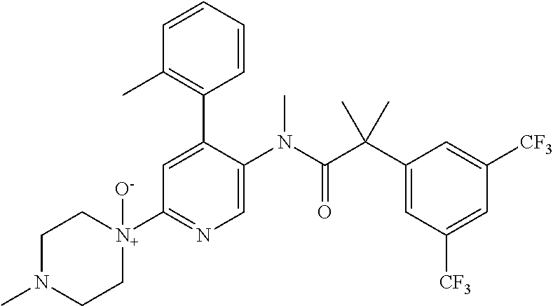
C1N(C)CC[N+](C2=NC=C(N(C(C(C3=CC([CF3])=CC([CF3])=C3)(C)C)=O)C)C(C3=C(C)C=CC=C3)=C2)([O-])C1
